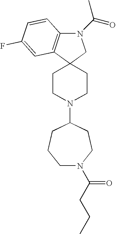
C1CN(C2CCCN(C(=O)CCC)CC2)CCC12C1=C(N(C(=O)C)C2)C=CC(F)=C1
